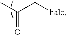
CC(C[halo])=O
